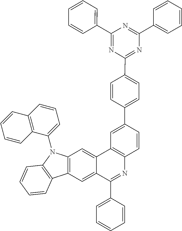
C12=C(C=C3C(=C1)C1=C(N=C3C3=CC=CC=C3)C=CC(C3=CC=C(C4=NC(C5=CC=CC=C5)=NC(C5=CC=CC=C5)=N4)C=C3)=C1)C1=C(N2C2=CC=CC3=C2C=CC=C3)C=CC=C1
